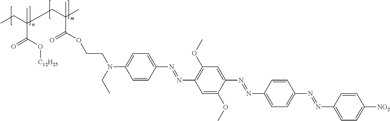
CCC(CC(C)(C(OCCN(C1=CC=C(N=NC2=C(OC)C=C(N=NC3=CC=C(N=NC4=CC=C([NO2])C=C4)C=C3)C(OC)=C2)C=C1)CC)=O)C)(C(O[C12H25])=O)C
